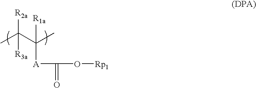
CC(C(C)([R1a])[A]C(=O)O[Rp1])([R2a])[R3a]
